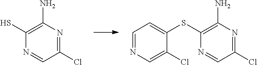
N1=C(Cl)C=NC(SC2=CC=NC=C2Cl)=C1N.N1=C(Cl)C=NC(S)=C1N
